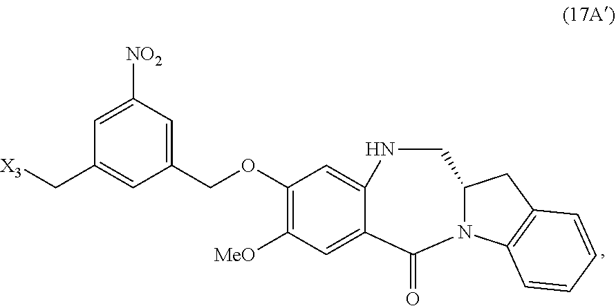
C1(OCC2=CC([NO2])=CC(C[X3])=C2)=C([MeO])C=C2C(=C1)NCC1CC3=C(C=CC=C3)N1C2=O
